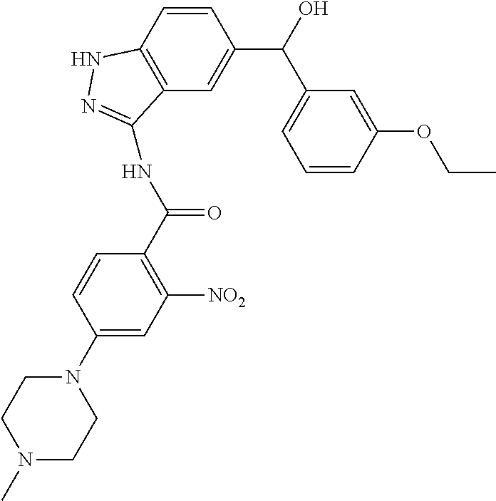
C1=CC2=C(C=C1C(O)C1=CC=CC(OCC)=C1)C(NC(C1=C([NO2])C=C(N3CCN(C)CC3)C=C1)=O)=NN2
